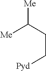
[Me]C(CC[Pyd])[Me]
